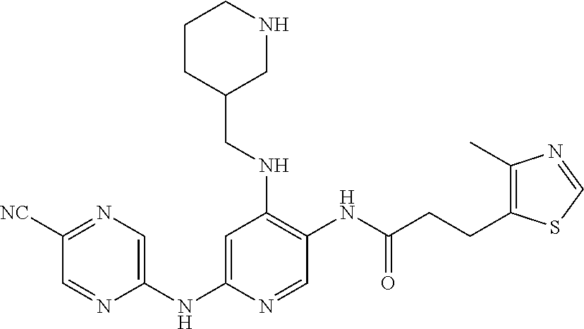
C1=NC(NC2=CC(NCC3CCCNC3)=C(NC(CCC3=C(C)N=CS3)=O)C=N2)=CN=C1[NC]
